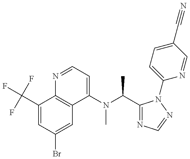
C1(C(F)(F)F)=CC(Br)=CC2=C1N=CC=C2N(C(C1=NC=NN1C1=CC=C(C#N)C=N1)C)C
